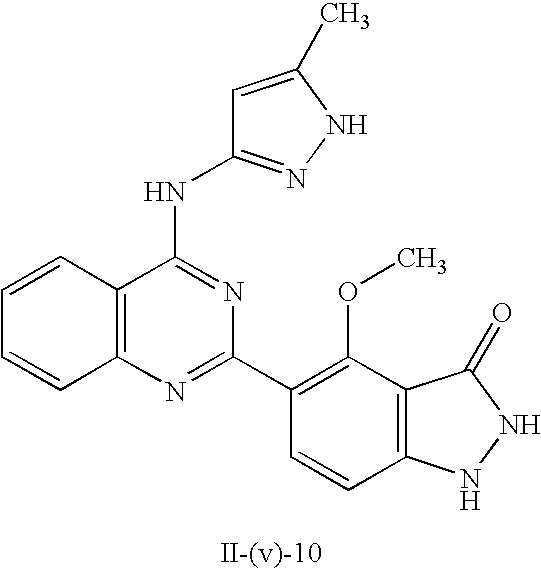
C12=C(N=C(C3=C(OC)C4=C(C=C3)NNC4=O)N=C1NC1=NNC(C)=C1)C=CC=C2
